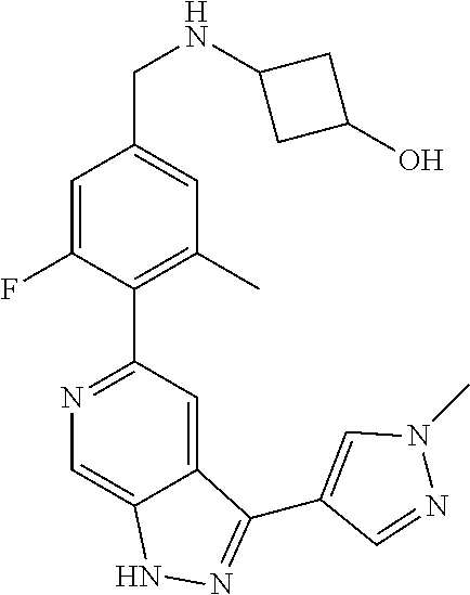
C(C1=CC(C)=C(C2=NC=C3C(=C2)C(C2=CN(C)N=C2)=NN3)C(F)=C1)NC1CC(O)C1
